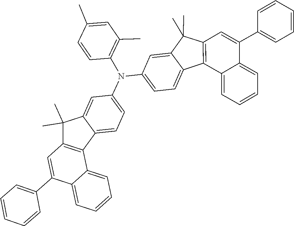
C1=C(C2=CC3=C(C4=CC=C(N(C5=C(C)C=C(C)C=C5)C5=CC=C6C7=C(C(C)(C)C6=C5)C=C(C5=CC=CC=C5)C5=CC=CC=C75)C=C4C3(C)C)C3=CC=CC=C23)C=CC=C1
